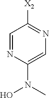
C1=NC(N(C)O)=CN=C1[X2]
